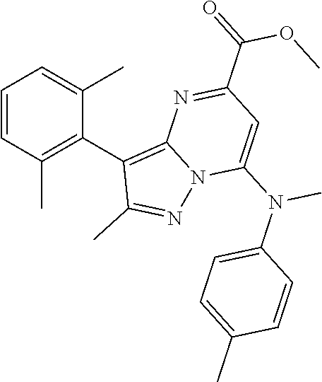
C1=CC(C)=C(C2=C3N(N=C2C)C(N(C2=CC=C(C)C=C2)C)=CC(C(=O)OC)=N3)C(C)=C1
